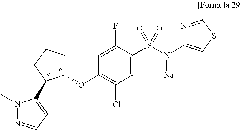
C1(OC2=C(Cl)C=C(S(N(C3=CSC=N3)[Na])(=O)=O)C(F)=C2)CCCC1C1=CC=NN1C
